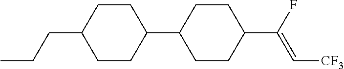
C(C1CCC(C2CCC(C(F)=C[CF3])CC2)CC1)CC
